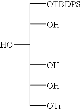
C([OTBDPS])C(O)C(C(O)C(O)C[OTr])O
